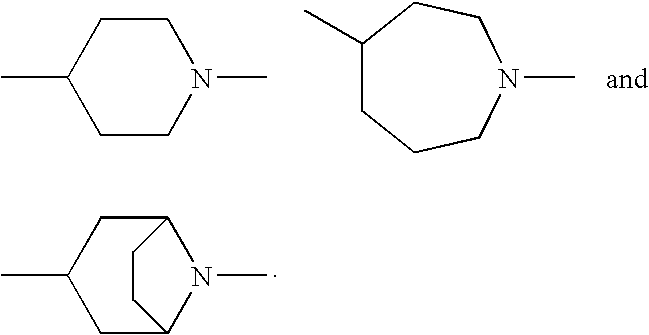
C1CN(C)CCC1C.C1(C)CCCN(C)CC1.C1C2N(C)C(CC1C)CC2
